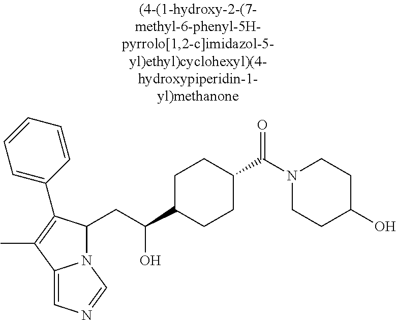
N12C(CC(C3CCC(C(N4CCC(O)CC4)=O)CC3)O)C(C3=CC=CC=C3)=C(C)C1=CN=C2
